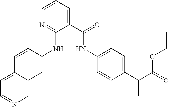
C12=CC=NC=C1C=C(NC1=NC=CC=C1C(=O)NC1=CC=C(C(C(=O)OCC)C)C=C1)C=C2
